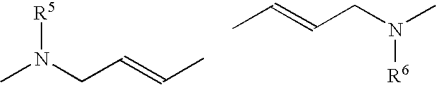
CN([R5])CC=CC.CN([R6])CC=CC
